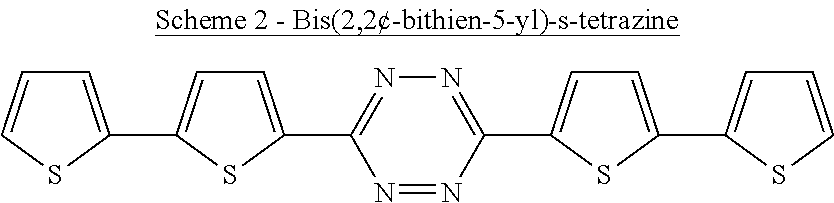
N1=NC(C2=CC=C(C3=CC=CS3)S2)=NN=C1C1=CC=C(C2=CC=CS2)S1
